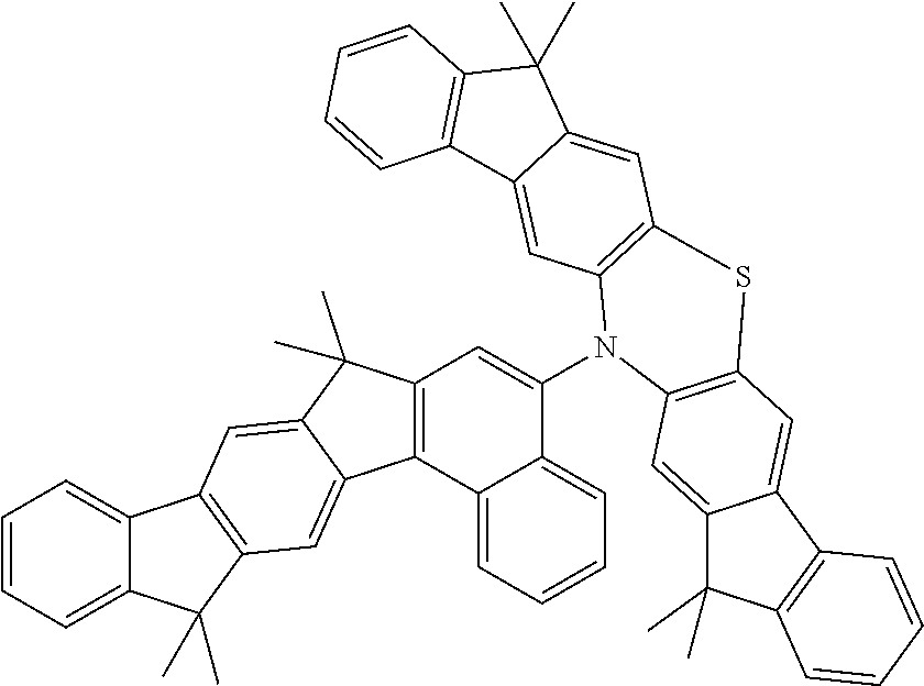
C12=CC=CC=C1C(C)(C)C1=C2C=C2C(C)(C)C3=C(C2=C1)C1=CC=CC=C1C(N1C2=C(C=C4C(=C2)C2=C(C4(C)C)C=CC=C2)SC2=C1C=C1C(C)(C)C4=C(C1=C2)C=CC=C4)=C3
